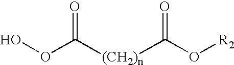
OOC([(CH2)n]C(O[R2])=O)=O
